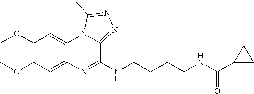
C1(OC)=C(OC)C=C2C(=C1)N1C(=NN=C1C)C(NCCCCNC(C1CC1)=O)=N2
